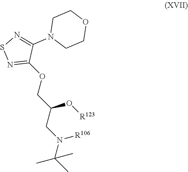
C1(OCC(CN(C(C)(C)C)[R106])O[R123])=NSN=C1N1CCOCC1
